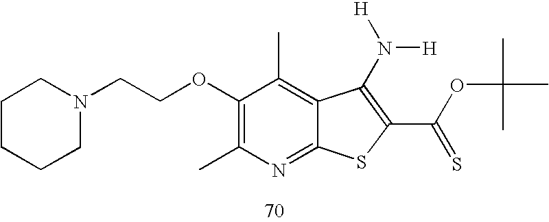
C1(OCCN2CCCCC2)=C(C)N=C2C(=C1C)C(N([H])[H])=C(C(OC(C)(C)C)=S)S2
